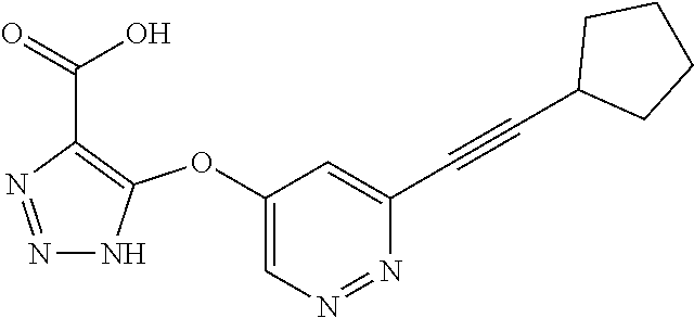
C1(OC2=C(C(=O)O)N=NN2)=CN=NC(C#CC2CCCC2)=C1
